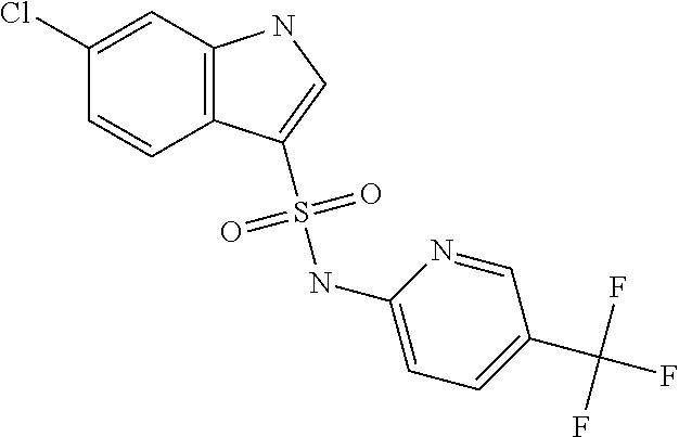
C1=C(Cl)C=CC2=C1NC=C2S(NC1=CC=C(C(F)(F)F)C=N1)(=O)=O
